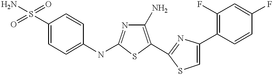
C1(S(=O)(=O)N)=CC=C(NC2=NC(N)=C(C3=NC(C4=C(F)C=C(F)C=C4)=CS3)S2)C=C1
